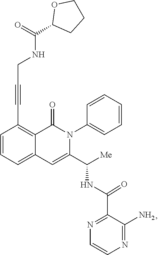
C1=CC=C2C(=C1C#CCNC(C1CCCO1)=O)C(=O)N(C1=CC=CC=C1)C(C([Me])NC(C1=NC=CN=C1N)=O)=C2
